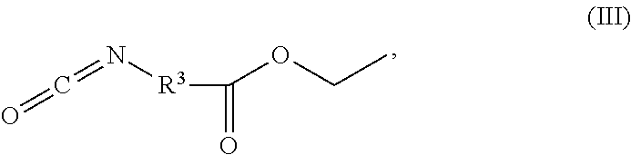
O=C=N[R3]C(OCC)=O
